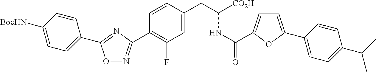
O1N=C(C2=C(F)C=C(CC(NC(=O)C3=CC=C(C4=CC=C(C(C)C)C=C4)O3)[CO2H])C=C2)N=C1C1=CC=C([BocHN])C=C1
